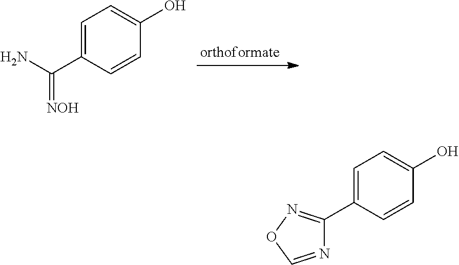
C1=C(C(N)=[NOH])C=CC(O)=C1.C1=C(C2=NOC=N2)C=CC(O)=C1
